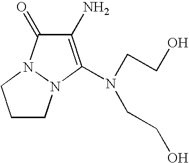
C1(N)=C(N(CCO)CCO)N2N(C1=O)CCC2
